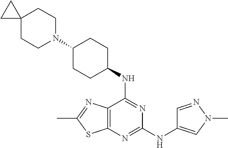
C1(NC2=CN(C)N=C2)=NC2=C(C(NC3CCC(N4CCC5(CC4)CC5)CC3)=N1)N=C(C)S2
